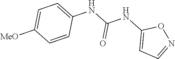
C1=C([MeO])C=CC(NC(NC2=CC=NO2)=O)=C1
